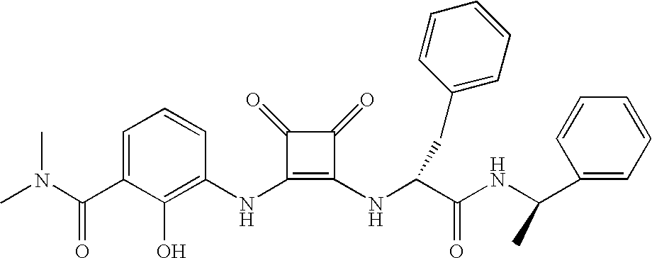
CN(C(C1=CC=CC(NC2=C(NC(C(NC(C3=CC=CC=C3)C)=O)CC3=CC=CC=C3)C(=O)C2=O)=C1O)=O)C
